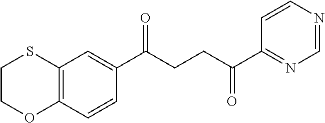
C1(C(CCC(C2=NC=NC=C2)=O)=O)=CC2=C(C=C1)OCCS2
